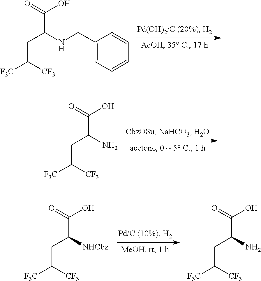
C(C(NCC1=CC=CC=C1)C(=O)O)C([F3C])[CF3].C(C(N)C(=O)O)C([F3C])[CF3].C(C([NHCbz])C(=O)O)C([F3C])[CF3].C(C(N)C(=O)O)C([F3C])[CF3]
